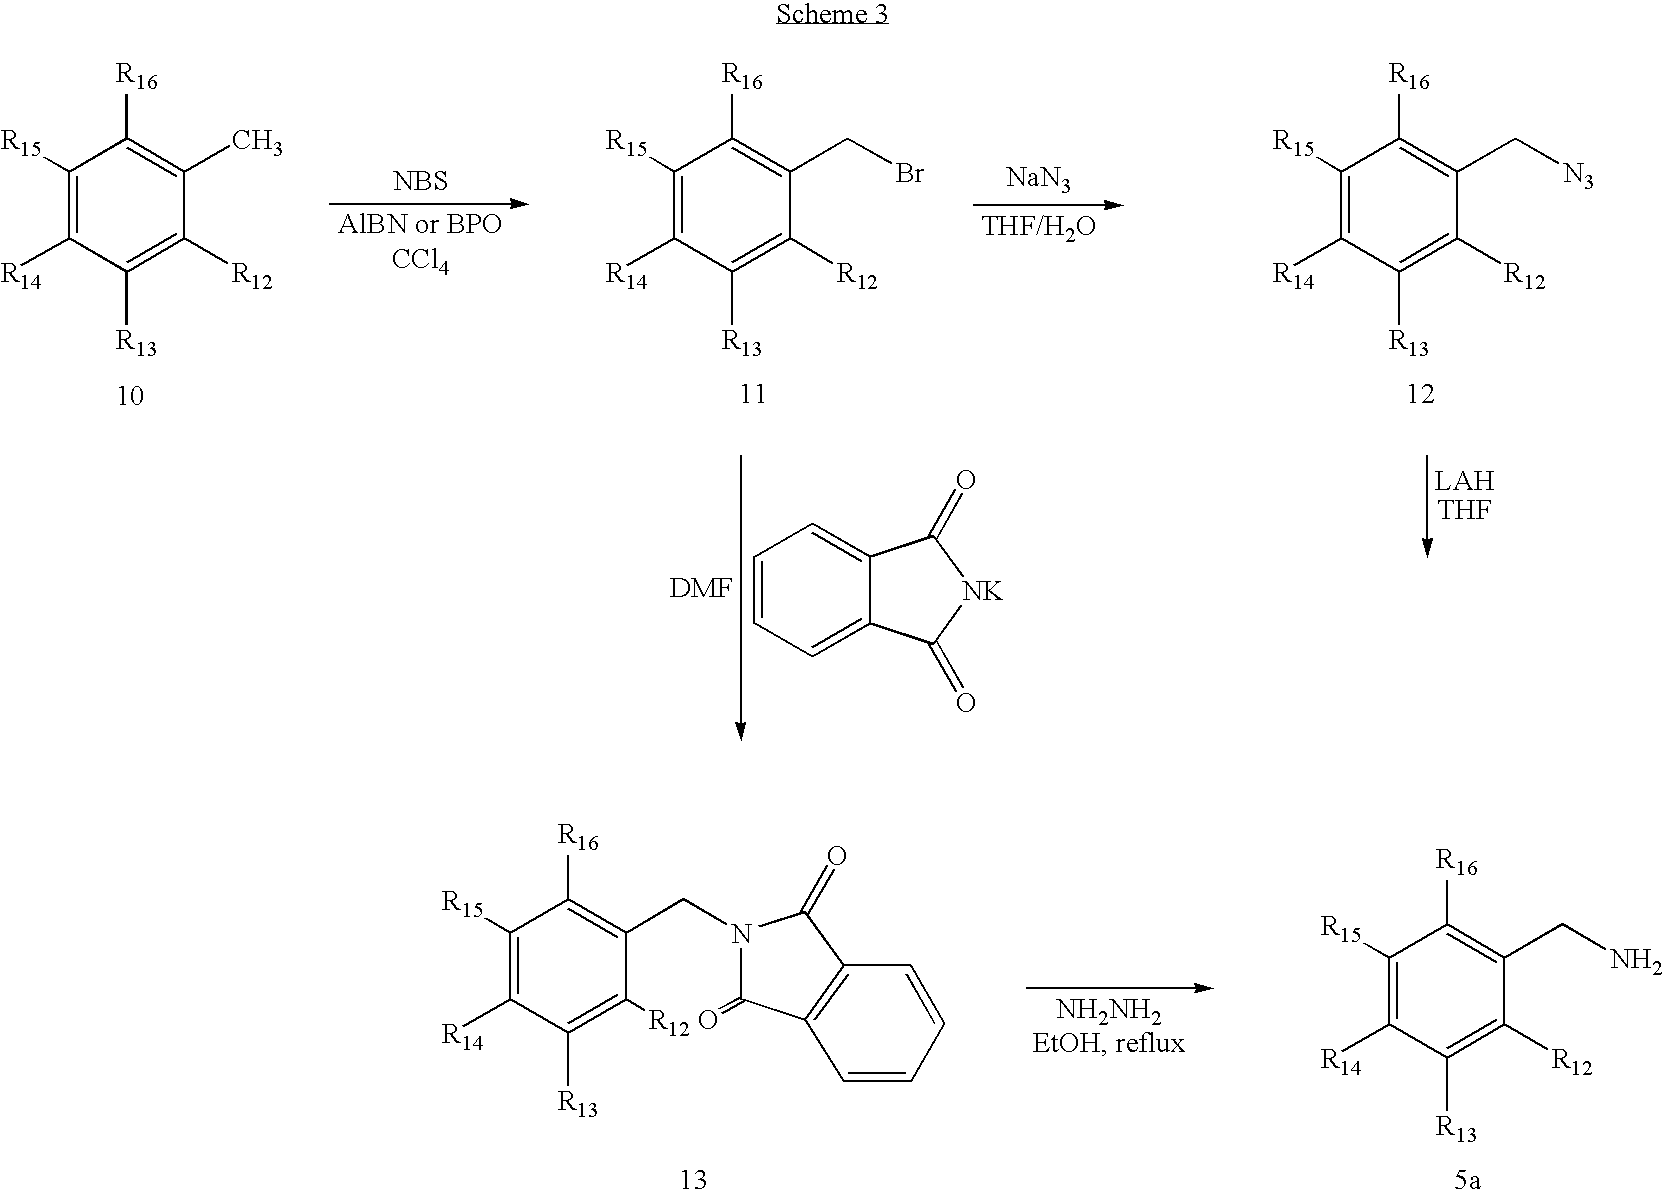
[NBS].C1([R15])=C([R14])C([R13])=C([R12])C(C)=C1[R16].C1([R15])=C([R14])C([R13])=C([R12])C(CBr)=C1[R16].[NaN3].C1([R15])=C([R14])C([R13])=C([R12])C(C[N3])=C1[R16].C12=CC=CC=C1C(=O)[NK]C2=O.C1([R15])=C([R14])C([R13])=C([R12])C(CN)=C1[R16].C1([R15])=C([R14])C([R13])=C([R12])C(CN2C(=O)C3=C(C2=O)C=CC=C3)=C1[R16]
